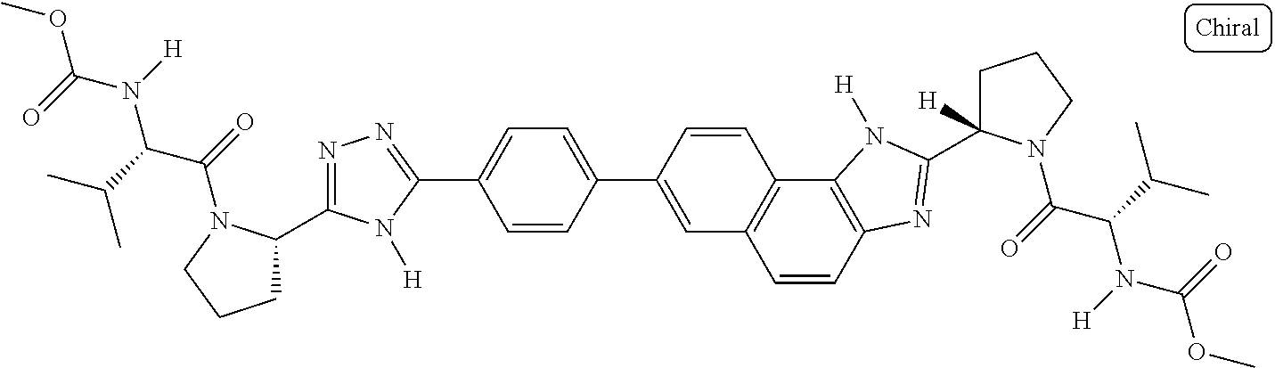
C1=CC2=C(C3=C1C=C(C1=CC=C(C4=NN=C(C5CCCN5C(=O)C(C(C)C)N([H])C(=O)OC)N4[H])C=C1)C=C3)N([H])C(C1([H])CCCN1C(=O)C(C(C)C)N([H])C(=O)OC)=N2
